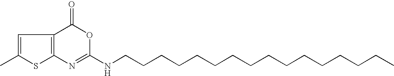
C12=C(C(=O)OC(NCCCCCCCCCCCCCCCC)=N1)C=C(C)S2
